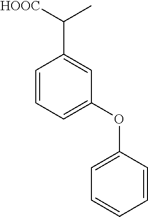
C1=C(OC2=CC=CC(C([HOOC])C)=C2)C=CC=C1
